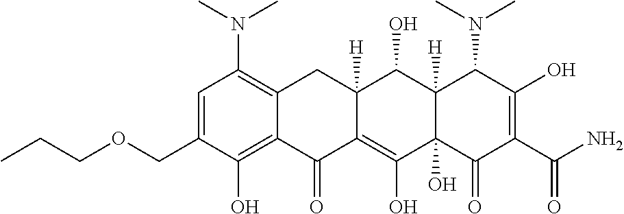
C1=C(COCCC)C(O)=C2C(=C1N(C)C)CC1([H])C(=C(O)C3(O)C([H])(C1O)C(N(C)C)C(O)=C(C(N)=O)C3=O)C2=O
